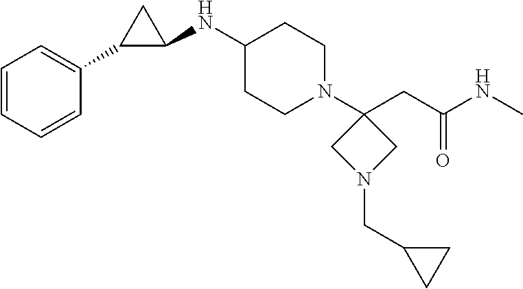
C1=CC=CC(C2C(NC3CCN(C4(CC(NC)=O)CN(CC5CC5)C4)CC3)C2)=C1
